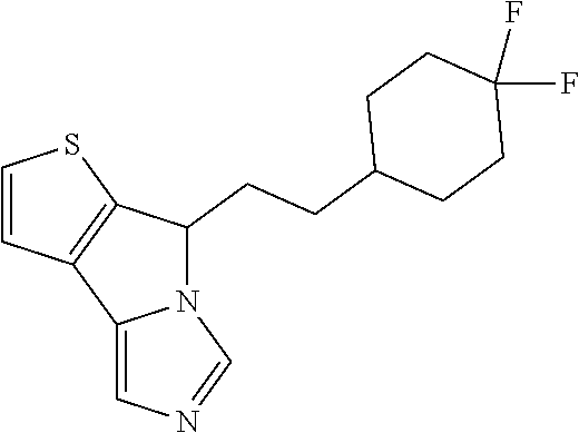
C1=CC2=C(S1)C(CCC1CCC(F)(F)CC1)N1C2=CN=C1
